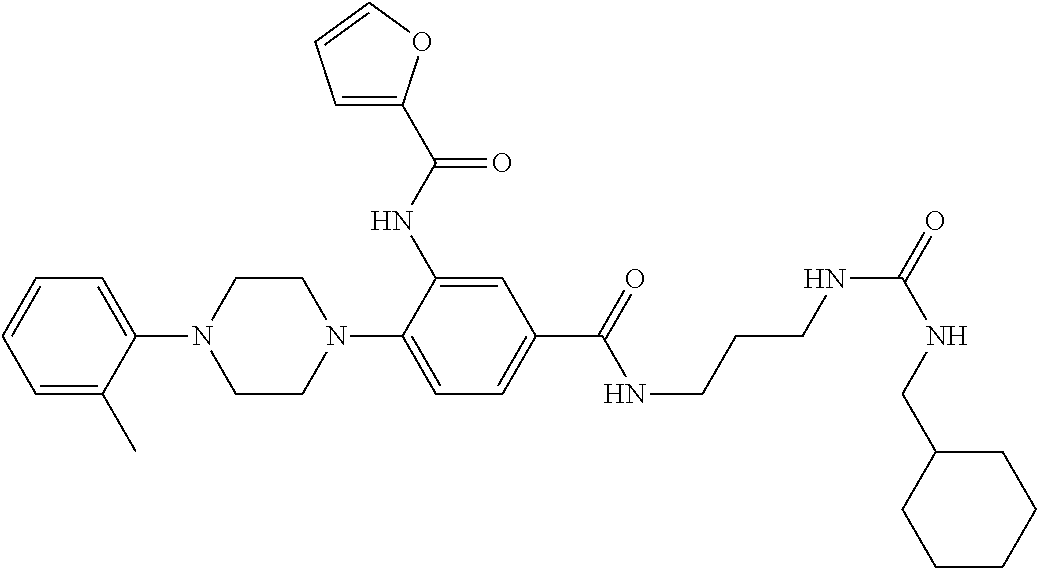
C1(N2CCN(C3=CC=C(C(=O)NCCCNC(=O)NCC4CCCCC4)C=C3NC(=O)C3=CC=CO3)CC2)=CC=CC=C1C
